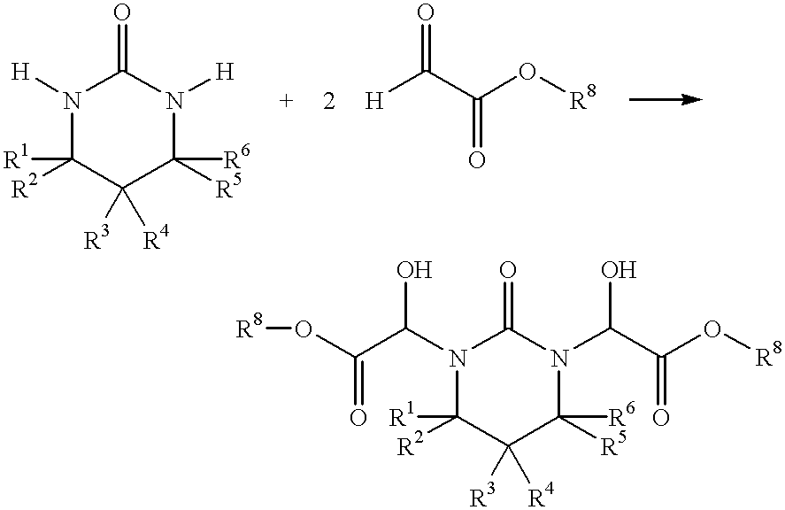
[R8]OC(C(N1C(=O)N(C(C(=O)O[R8])O)C([R6])([R5])C([R3])([R4])C1([R1])[R2])O)=O.[H]N1C(=O)N([H])C([R6])([R5])C([R3])([R4])C1([R1])[R2].[H]C(C(O[R8])=O)=O
